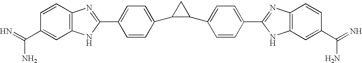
C12=C(C=CC(C(=N)N)=C1)N=C(C1=CC=C(C3C(C4=CC=C(C5=NC6=C(N5)C=C(C(N)=N)C=C6)C=C4)C3)C=C1)N2
